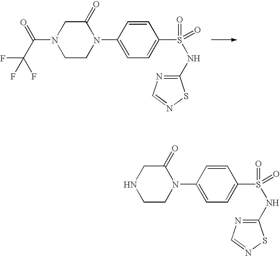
C1(=O)CN(C(C(F)(F)F)=O)CCN1C1=CC=C(S(=O)(NC2=NC=NS2)=O)C=C1.C1(=O)CNCCN1C1=CC=C(S(=O)(NC2=NC=NS2)=O)C=C1
